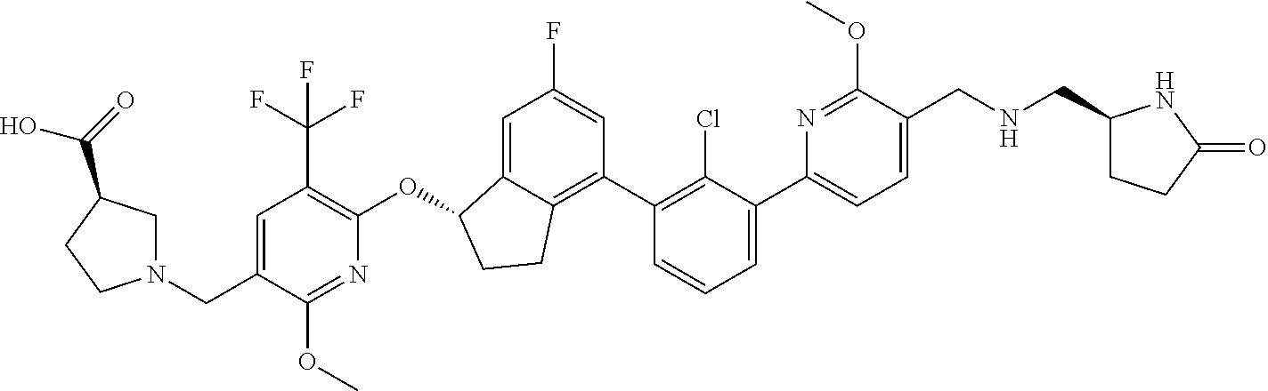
O(C1C2=CC(F)=CC(C3=C(Cl)C(C4=CC=C(CNCC5CCC(=O)N5)C(OC)=N4)=CC=C3)=C2CC1)C1=C(C(F)(F)F)C=C(CN2CC(C(=O)O)CC2)C(OC)=N1
